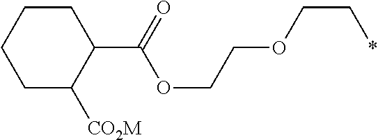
C1(C(=O)OCCOCC*)C([CO2M])CCCC1
